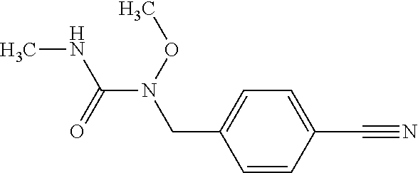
O(N(C(NC)=O)CC1=CC=C(C#N)C=C1)C
